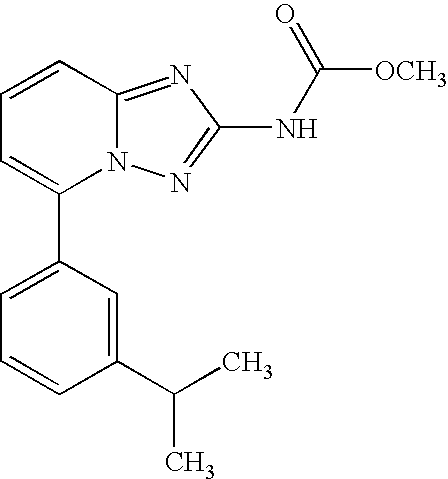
C1(C2=CC=CC3=NC(NC([OCH3])=O)=NN23)=CC=CC(C(C)C)=C1
